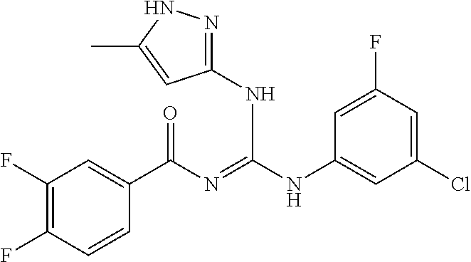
C1(F)=C(F)C=CC(C(N=C(NC2=CC(Cl)=CC(F)=C2)NC2=NNC(C)=C2)=O)=C1
